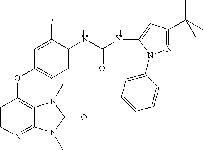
C1(F)=CC(OC2=C3C(=NC=C2)N(C)C(=O)N3C)=CC=C1NC(NC1=CC(C(C)(C)C)=NN1C1=CC=CC=C1)=O
